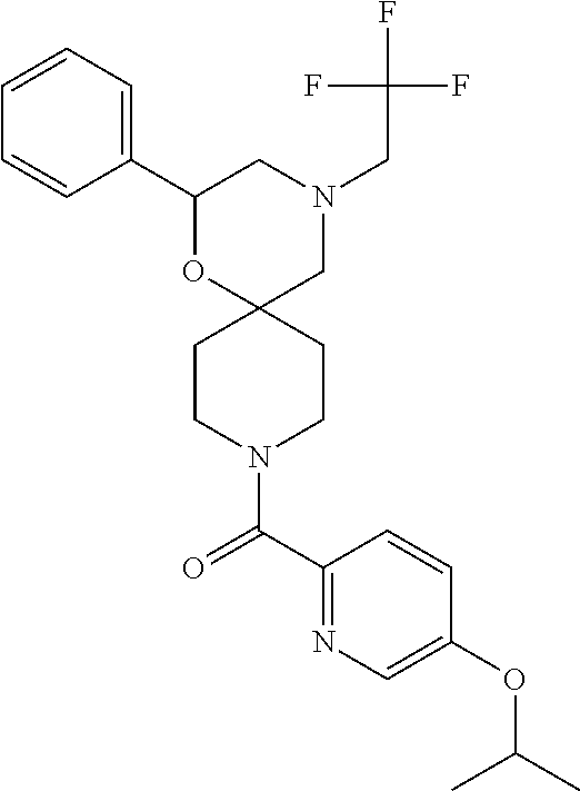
N1(CC(F)(F)F)CC2(OC(C3=CC=CC=C3)C1)CCN(C(C1=NC=C(OC(C)C)C=C1)=O)CC2
